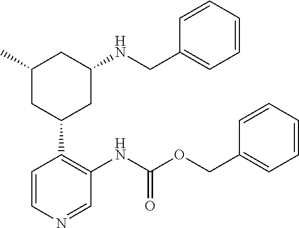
C1=CN=CC(NC(=O)OCC2=CC=CC=C2)=C1C1CC([H N]CC2=CC=CC=C2)CC(C)C1
